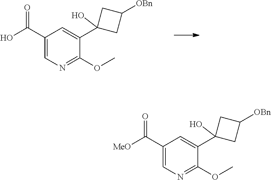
C1(C(O)=O)=CN=C(OC)C(C2(O)CC([OBn])C2)=C1.C1(C([MeO])=O)=CN=C(OC)C(C2(O)CC([OBn])C2)=C1
